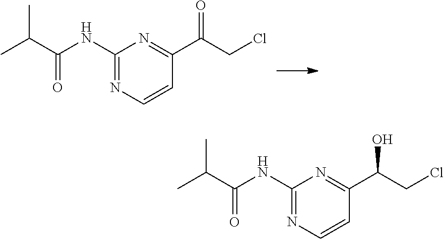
C1(C(CCl)=O)=NC(NC(C(C)C)=O)=NC=C1.C1(C(CCl)O)=NC(NC(C(C)C)=O)=NC=C1
